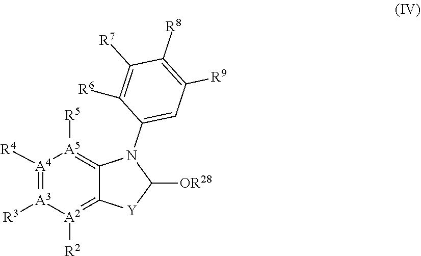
[A4]1([R4])=[A3]([R3])[A2]([R2])=C2C(=[A5]1[R5])N(C1=CC([R9])=C([R8])C([R7])=C1[R6])C([OR28])[Y]2
